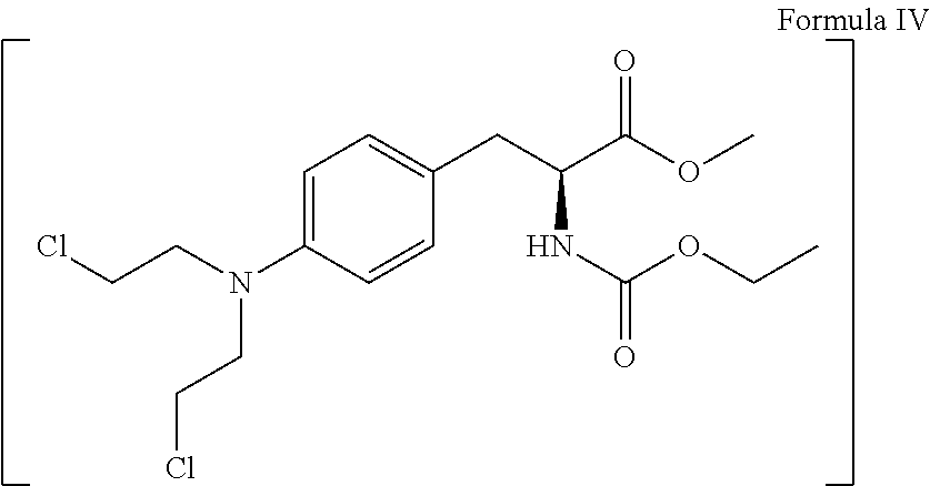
C1=C(N(CCCl)CCCl)C=CC(CC(C(OC)=O)NC(=O)OCC)=C1
